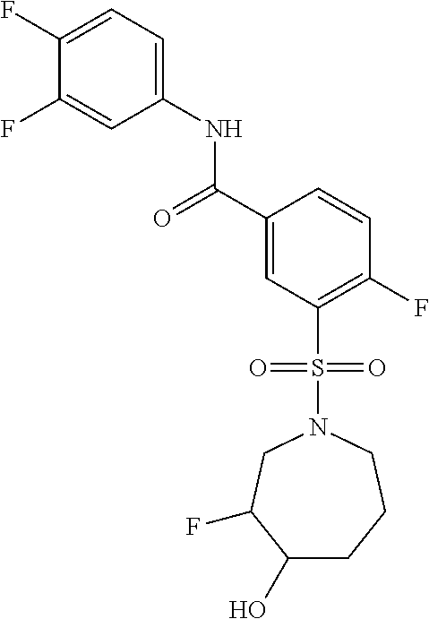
C1(O)CCCN(S(C2=C(F)C=CC(C(=O)NC3=CC=C(F)C(F)=C3)=C2)(=O)=O)CC1F
